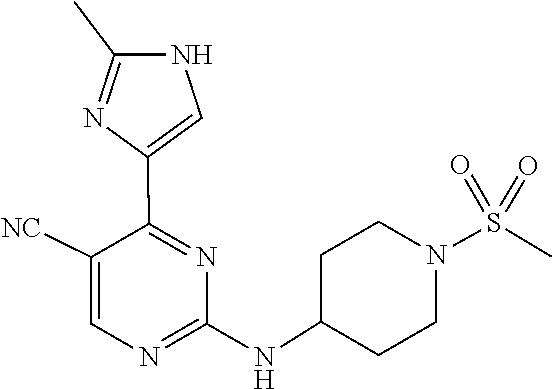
C1(NC2CCN(S(=O)(=O)C)CC2)=NC=C([NC])C(C2=CNC(C)=N2)=N1
